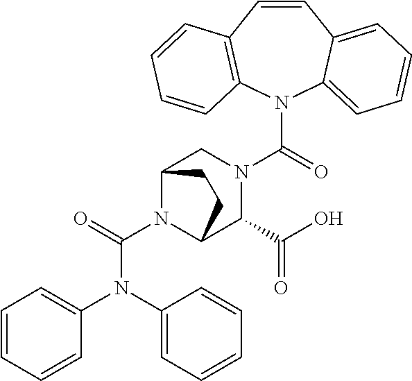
N(C(N1C2C(C(O)=O)N(C(N3C4=CC=CC=C4C=CC4=C3C=CC=C4)=O)CC1CC2)=O)(C1=CC=CC=C1)C1=CC=CC=C1
